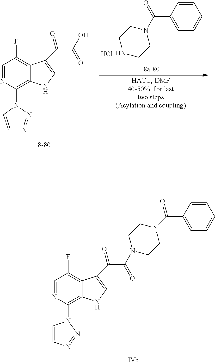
C1=CC(C(N2CCNCC2)=O)=CC=C1.Cl.C1=NC(N2C=CN=N2)=C2C(=C1F)C(C(C(O)=O)=O)=CN2.C1=NC(N2C=CN=N2)=C2C(=C1F)C(C(C(N1CCN(C(=O)C3=CC=CC=C3)CC1)=O)=O)=CN2
